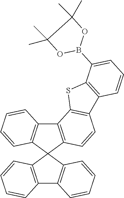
C12=C(C=CC=C1)C1(C3=C2C=CC=C3)C2=C(C3=C1C=CC1=C3SC3=C1C=CC=C3B1OC(C)(C)C(C)(C)O1)C=CC=C2
